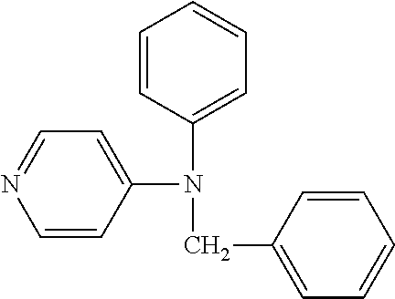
C1=CC(N(C2=CC=CC=C2)CC2=CC=CC=C2)=CC=N1
